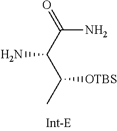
O=C(C(C(C)[OTBS])N)N
